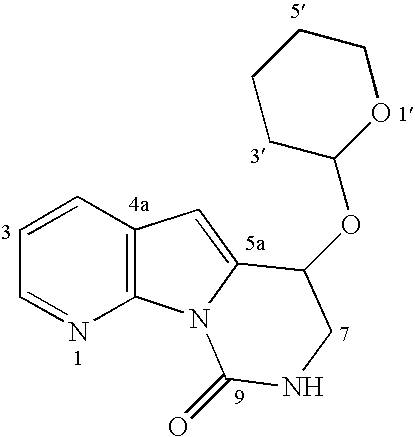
C1=CC2=C(N=C1)N1C(=C2)C(OC2OCCCC2)CNC1=O
